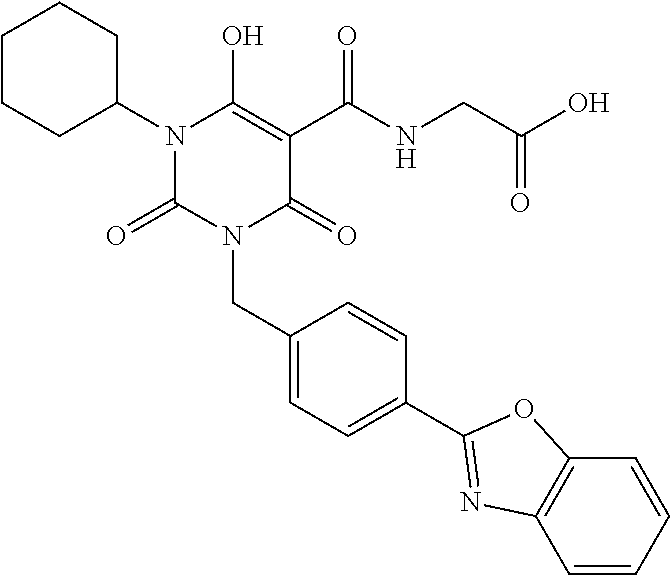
C(N1C(=O)C(C(NCC(O)=O)=O)=C(O)N(C2CCCCC2)C1=O)C1=CC=C(C2=NC3=C(C=CC=C3)O2)C=C1
